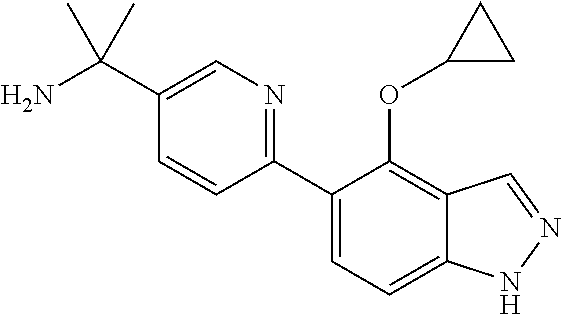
C1(C(N)(C)C)=CN=C(C2=CC=C3C(=C2OC2CC2)C=NN3)C=C1
